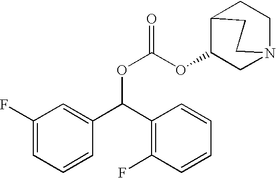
O(C(OC1CN2CCC1CC2)=O)C(C1=CC(F)=CC=C1)C1=C(F)C=CC=C1
